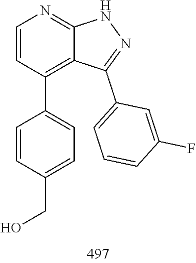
N1C2=NC=CC(C3=CC=C(CO)C=C3)=C2C(C2=CC=CC(F)=C2)=N1
